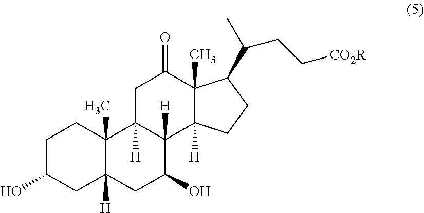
C1C(O)CC2([H])C(C)(C1)C1([H])C([H])(C(O)C2)C2([H])C(C)(C(=O)C1)C(C(C)CC[CO2R])CC2
